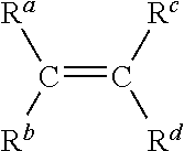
C(=C([Rc])[Rd])([Rb])[Ra]
